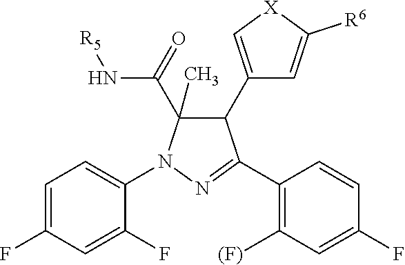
C1=C(F)C=C(F)C(N2C(C)(C(=O)N[R5])C(C3=C[X]C([R6])=C3)C(C3=C([(F)])C=C(F)C=C3)=N2)=C1
